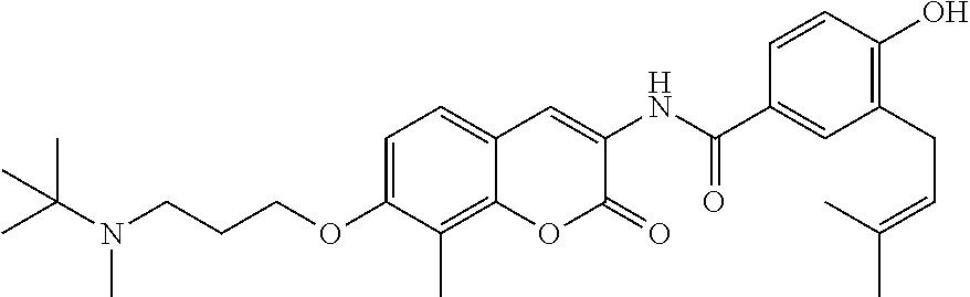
C1=C(OCCCN(C(C)(C)C)C)C(C)=C2C(=C1)C=C(NC(=O)C1=CC(CC=C(C)C)=C(O)C=C1)C(=O)O2
